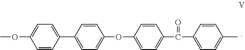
C1=CC(C2=CC=C(OC3=CC=C(C(C4=CC=C(C)C=C4)=O)C=C3)C=C2)=CC=C1OC
